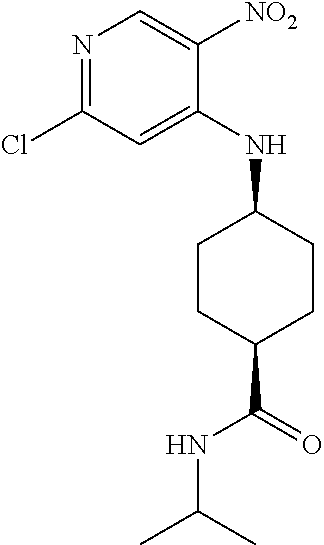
N1=C(Cl)C=C(NC2CCC(C(=O)NC(C)C)CC2)C([NO2])=C1
